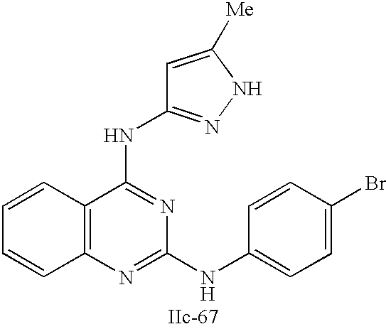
C12=C(N=C(NC3=CC=C(Br)C=C3)N=C1NC1=NNC([Me])=C1)C=CC=C2
